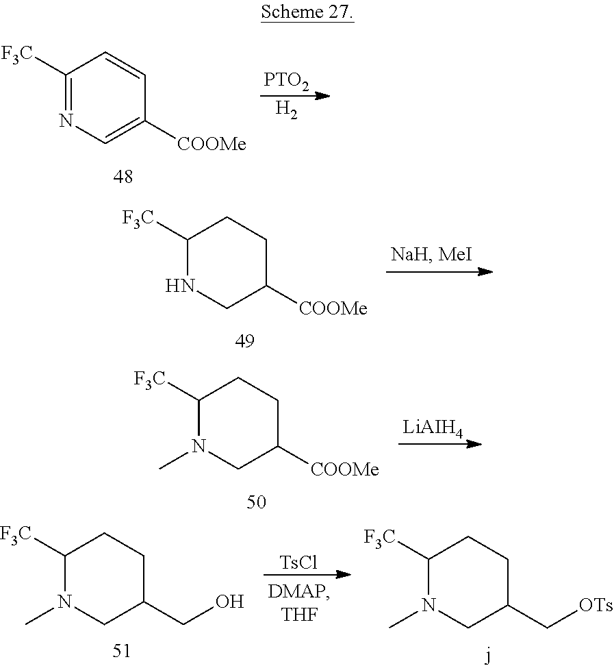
[PTO2].[H2].C1([F3C])=NC=C([COOMe])C=C1.C1([F3C])NCC([COOMe])CC1.[LiAIH4].C1([F3C])N(C)CC([COOMe])CC1.[TsCl].C1([F3C])N(C)CC(CO)CC1.C1([F3C])N(C)CC(C[OTs])CC1
